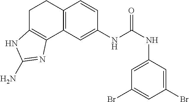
C1(NC(NC2=CC(Br)=CC(Br)=C2)=O)=CC2=C(C=C1)CCC1=C2N=C(N)N1
